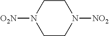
C1CN([NO2])CCN1[O2N]
